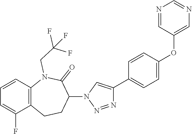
C1=CC2=C(C(F)=C1)CCC(N1C=C(C3=CC=C(OC4=CN=CN=C4)C=C3)N=N1)C(=O)N2CC(F)(F)F
